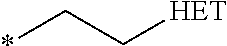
*CC[HET]
